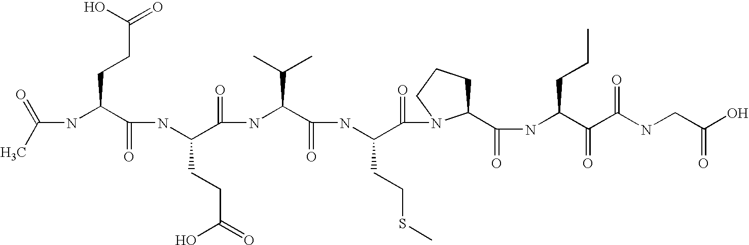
CC(=O)NC(C(NC(C(NC(C(NC(C(=O)N1C(C(NC(C(C(NCC(O)=O)=O)=O)CCC)=O)CCC1)CCSC)=O)C(C)C)=O)CCC(O)=O)=O)CCC(=O)O
